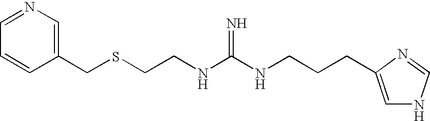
N1=CC=CC(CSCCNC(NCCCC2=CNC=N2)=N)=C1
